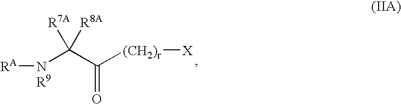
[RA][NR9]C(C([(CH2)r][X])=O)([R7A])[R8A]
